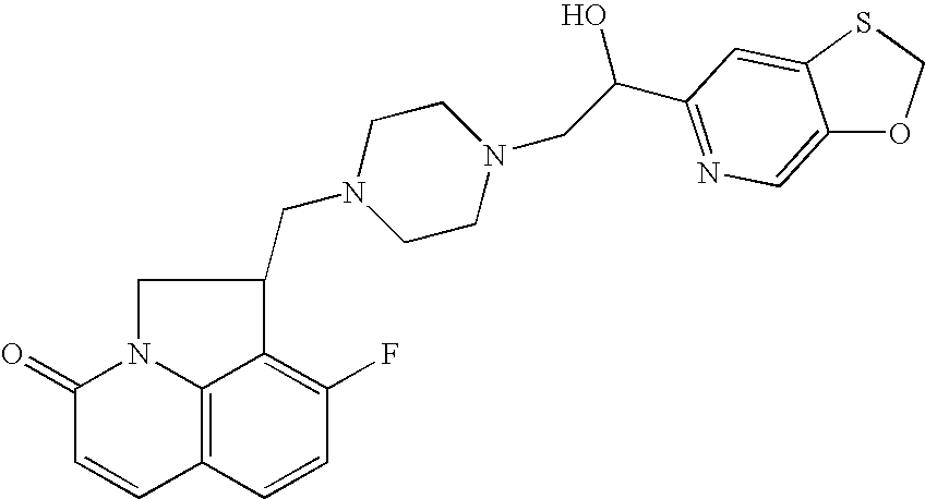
C12=C3C=CC(F)=C1C(CN1CCN(CC(C4=NC=C5OCSC5=C4)O)CC1)CN2C(=O)C=C3
